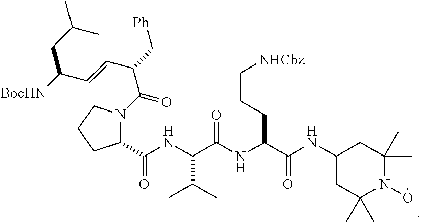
C1(C(NC(C(NC(C(NC2CC(C)(C)N(O)C(C)(C)C2)=O)CCC[NHCbz])=O)C(C)C)=O)N(C(C(C=CC([BocHN])CC(C)C)C[Ph])=O)CCC1
